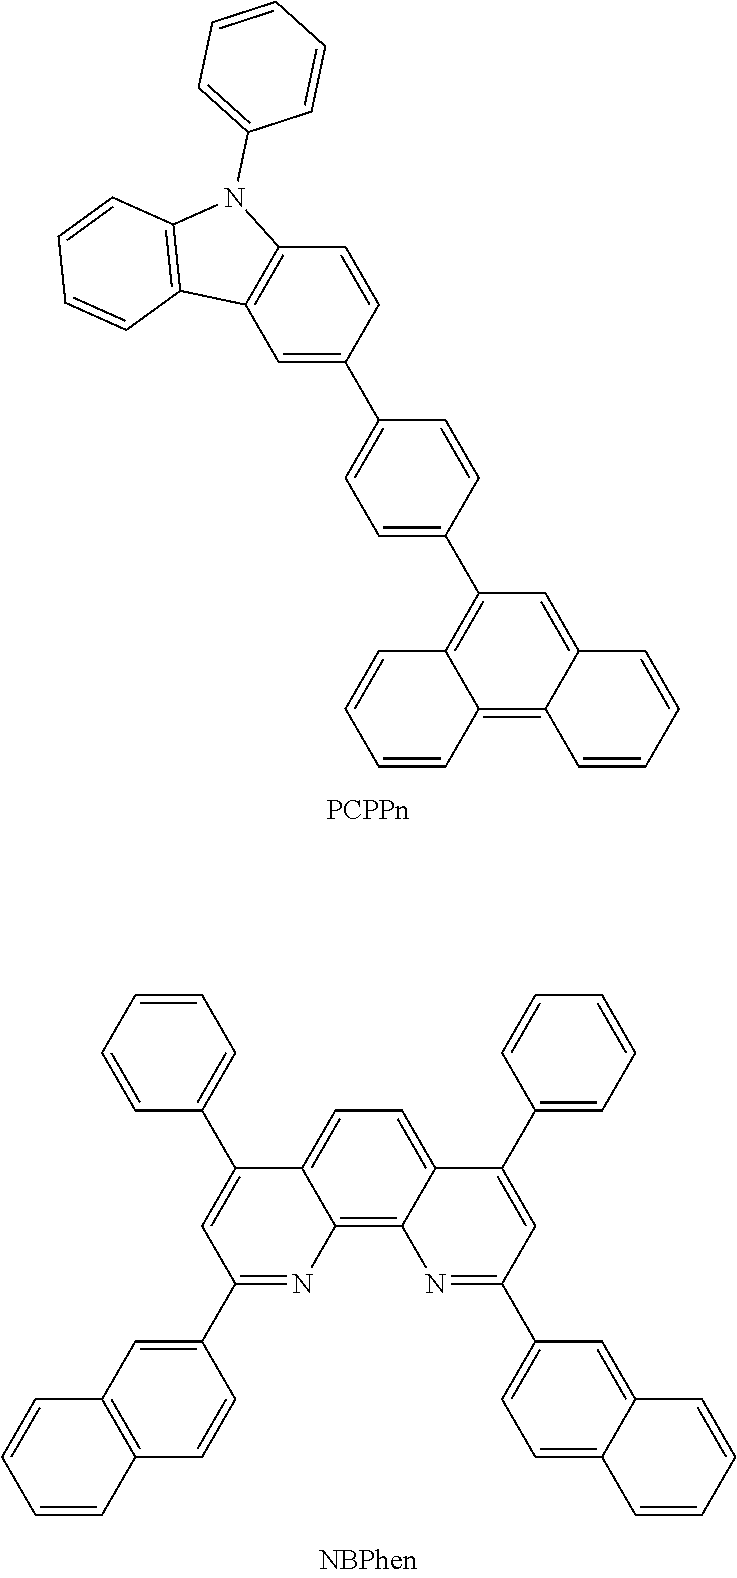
C12=C3C(=CC(C4=CC=C(C5=CC6=C(C=C5)N(C5=CC=CC=C5)C5=C6C=CC=C5)C=C4)=C1C=CC=C2)C=CC=C3.C1=CC=CC=C1C1=CC(C2=CC3=C(C=C2)C=CC=C3)=NC2=C3C(=CC=C12)C(C1=CC=CC=C1)=CC(C1=CC=C2C(=C1)C=CC=C2)=N3
